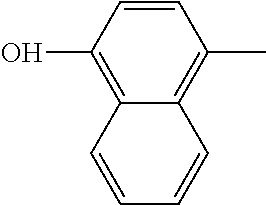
C1=CC(O)=C2C(=C1C)C=CC=C2
